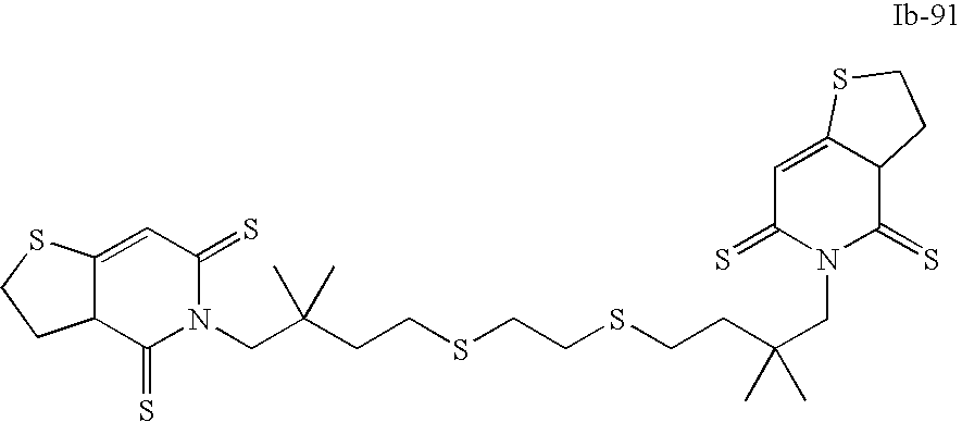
C12=CC(=S)N(CC(CCSCCSCCC(CN3C(=S)C4C(=CC3=S)SCC4)(C)C)(C)C)C(=S)C1CCS2
